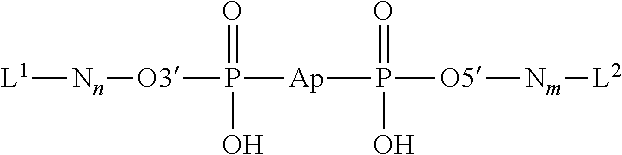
[L1][Nn][O3]P([Ap]P(=O)(O)[O5][Nm][L2])(=O)O
